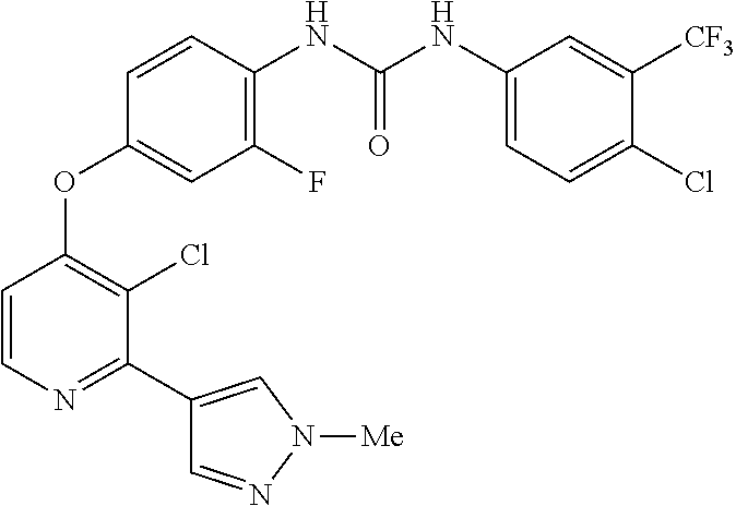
C1=CC(NC(NC2=CC=C(Cl)C([CF3])=C2)=O)=C(F)C=C1OC1=C(Cl)C(C2=CN([Me])N=C2)=NC=C1
